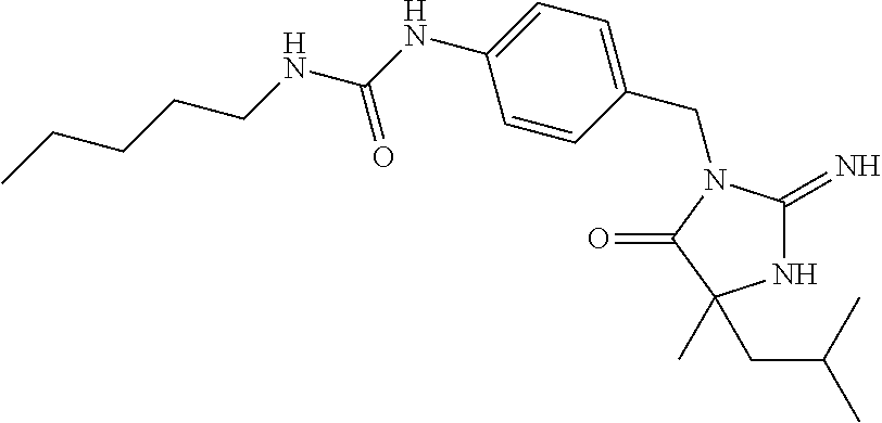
N1C(=N)N(CC2=CC=C(NC(NCCCCC)=O)C=C2)C(=O)C1(CC(C)C)C
